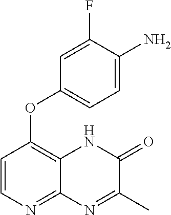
C1=C(F)C(N)=CC=C1OC1=C2C(=NC=C1)N=C(C)C(=O)N2
